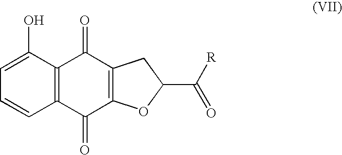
C1=C(O)C2=C(C=C1)C(=O)C1=C(C2=O)CC(C(=O)[R])O1
